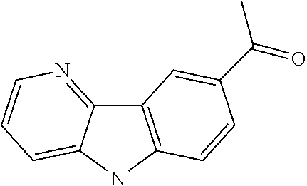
C12=NC=CC=C1NC1=C2C=C(C(=O)C)C=C1
